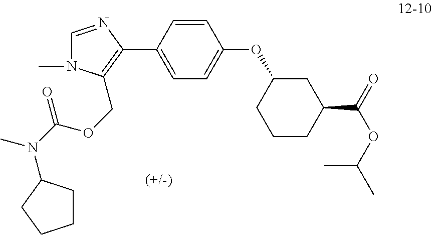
C1=CC(C2=C(COC(N(C)C3CCCC3)=O)N(C)C=N2)=CC=C1OC1CCCC(C(=O)OC(C)C)C1
